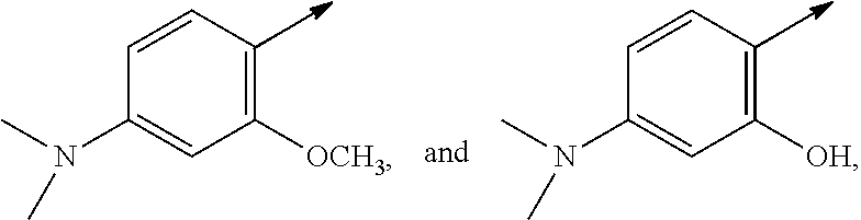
C1=CC=C([OCH3])C=C1N(C)C.C1=CC=C([OH])C=C1N(C)C
